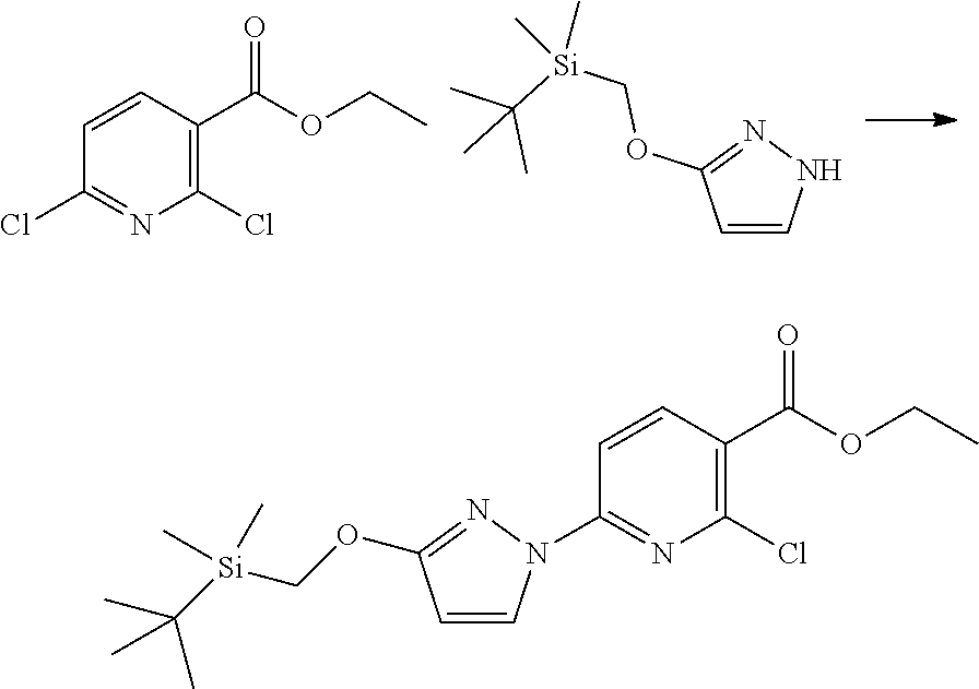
C1=CNN=C1OC[Si](C(C)(C)C)(C)C.C1(Cl)=NC(Cl)=C(C(OCC)=O)C=C1.C1=CN(C2=NC(Cl)=C(C(OCC)=O)C=C2)N=C1OC[Si](C(C)(C)C)(C)C
